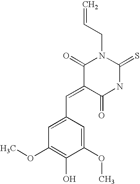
C1(=O)C(=CC2=CC(OC)=C(O)C(OC)=C2)C(=O)NC(=S)N1CC=C
